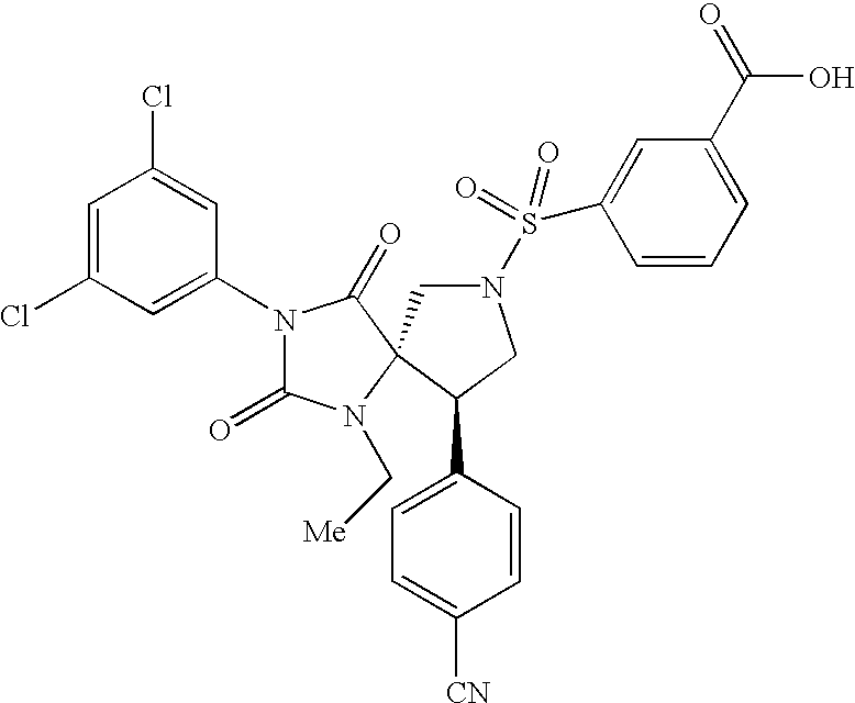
N1(C2=CC(Cl)=CC(Cl)=C2)C(=O)N(C[Me])C2(C1=O)CN(S(C1=CC(C(O)=O)=CC=C1)(=O)=O)CC2C1=CC=C([CN])C=C1
